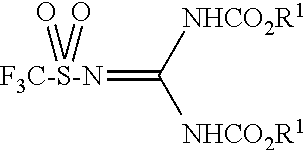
[F3C-S-N](=C([NHCO2R1])[NHCO2R1])(=O)=O
